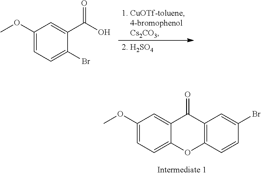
C1(OC)=CC=C2C(=C1)C(=O)C1=C(O2)C=CC(Br)=C1.COC1=CC=C(Br)C(C(O)=O)=C1
